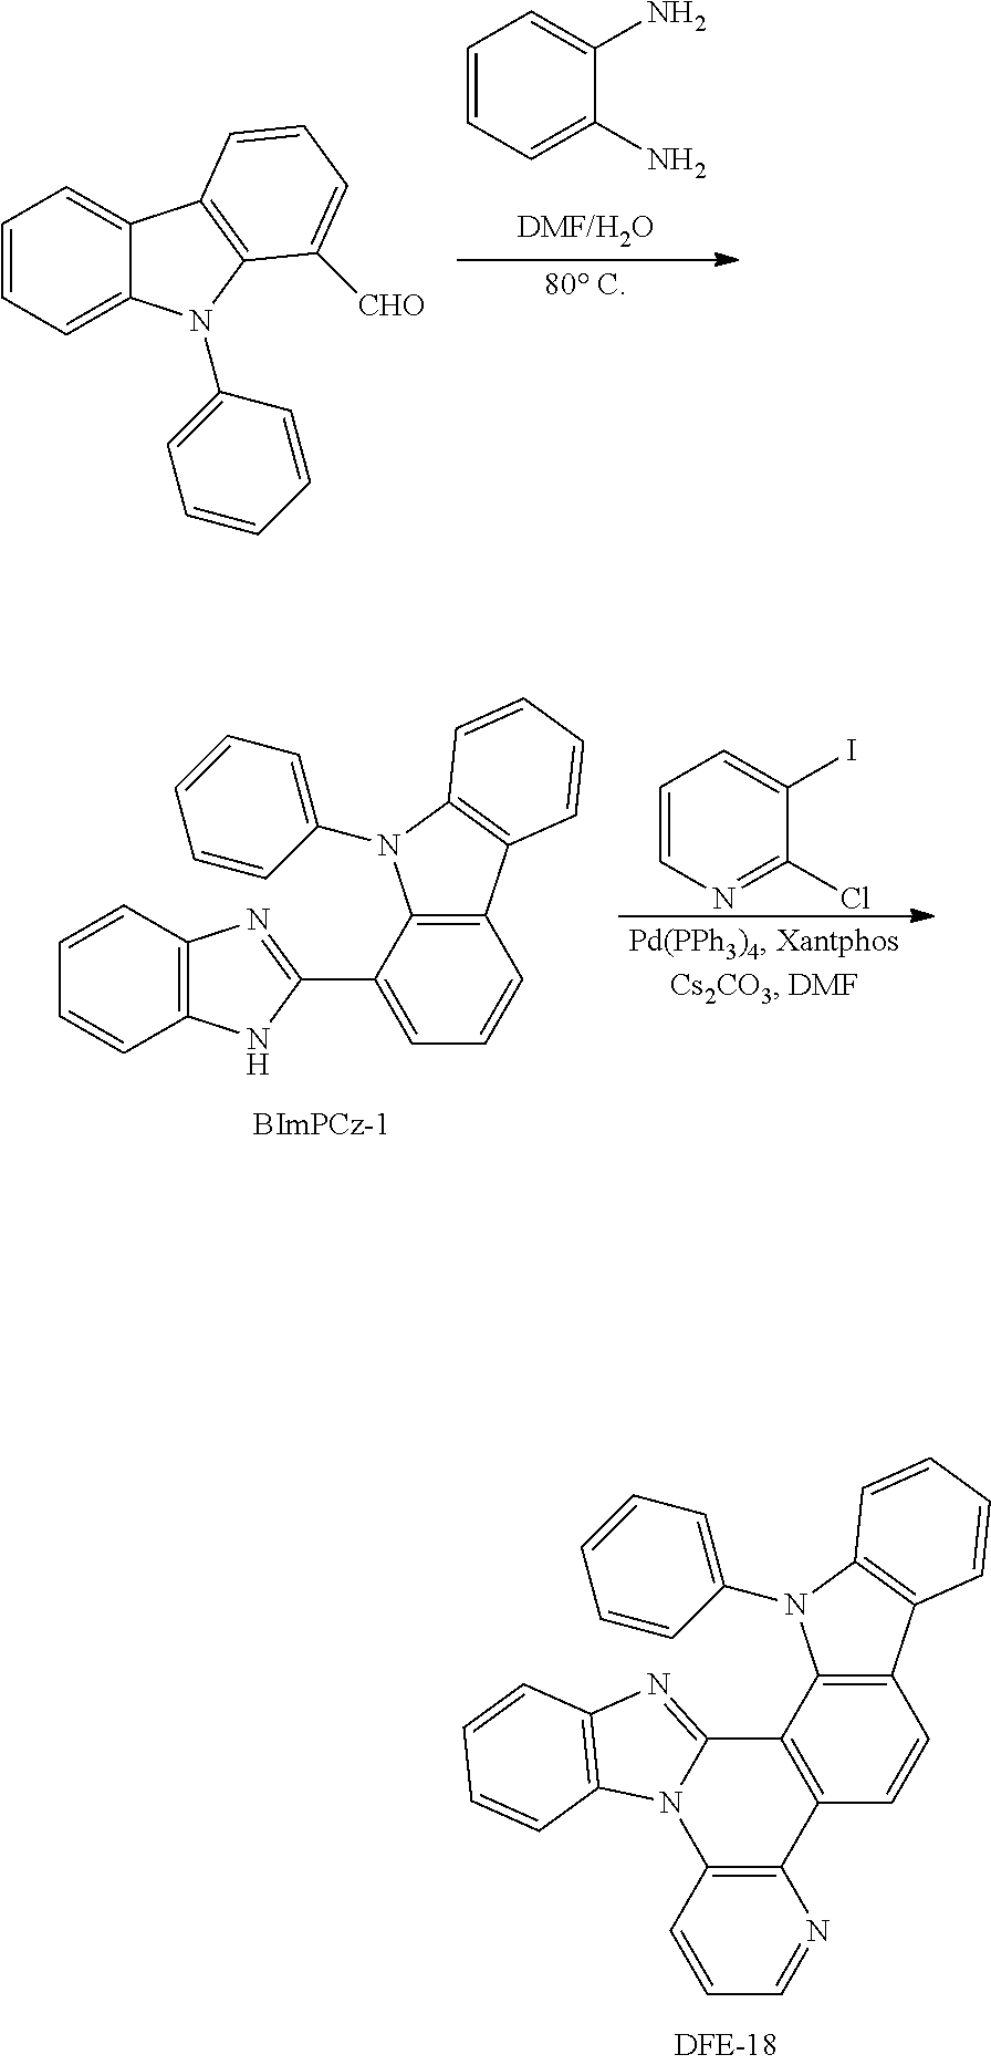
C1=CC=C2C(=C1)C1=C(N2C2=CC=CC=C2)C([CHO])=CC=C1.C1=CC=C(N)C(N)=C1.C1=CN=C(Cl)C(I)=C1.C12=C(NC(C3=CC=CC4=C3N(C3=CC=CC=C3)C3=C4C=CC=C3)=N1)C=CC=C2.C12=C(C=CC3=C1N(C1=CC=CC=C1)C1=C3C=CC=C1)C1=C(N3C2=NC2=C3C=CC=C2)C=CC=N1
